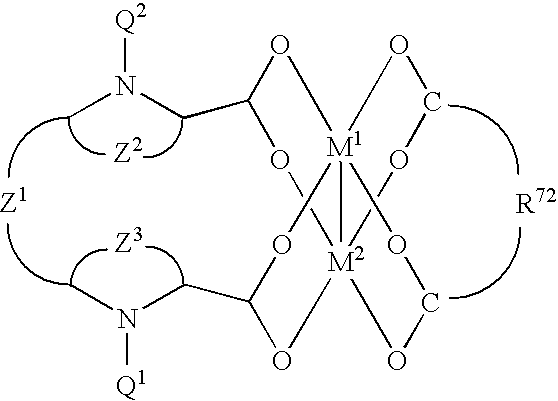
C(C1O[M1]234OC(CN(C)[Q1])O[M2]2(O1)(OCO3)OCO4)N(C)[Q2]
